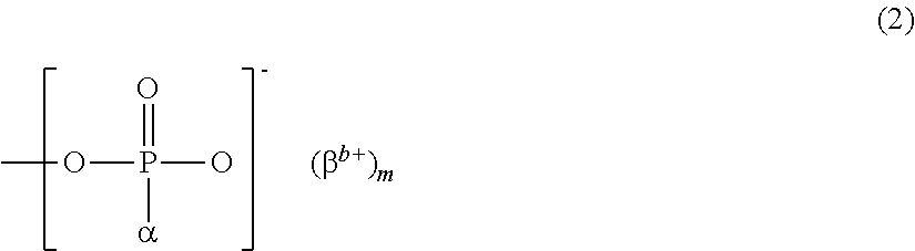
COP(O)(=O)[a].[(bb+)m]
